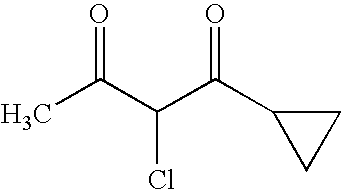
O=C(C(C(C1CC1)=O)Cl)C
